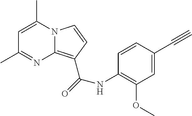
C1=C(C)N2C(=C(C(=O)NC3=C(OC)C=C(C#C)C=C3)C=C2)N=C1C
